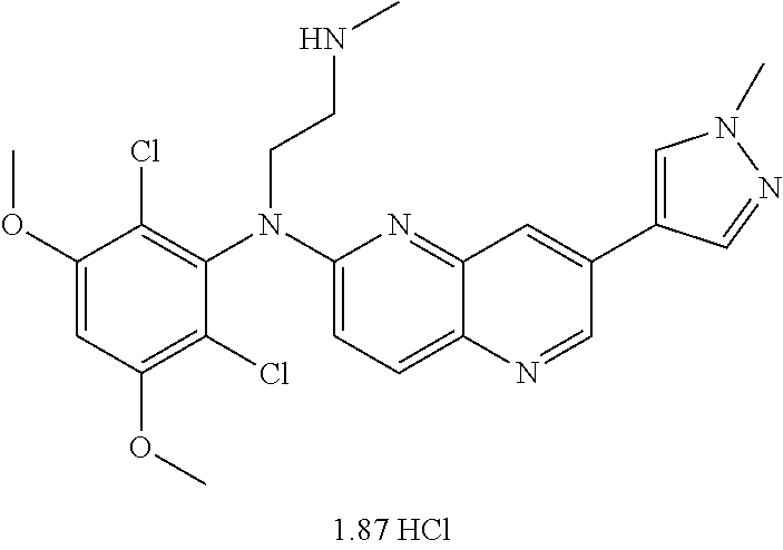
C1(OC)=CC(OC)=C(Cl)C(N(C2=CC=C3C(=N2)C=C(C2=CN(C)N=C2)C=N3)CCNC)=C1Cl
